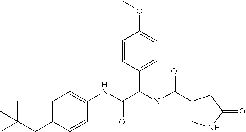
C1=C(CC(C)(C)C)C=CC(NC(C(N(C(=O)C2CNC(=O)C2)C)C2=CC=C(OC)C=C2)=O)=C1
